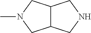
C12C(CN(C)C1)CNC2
